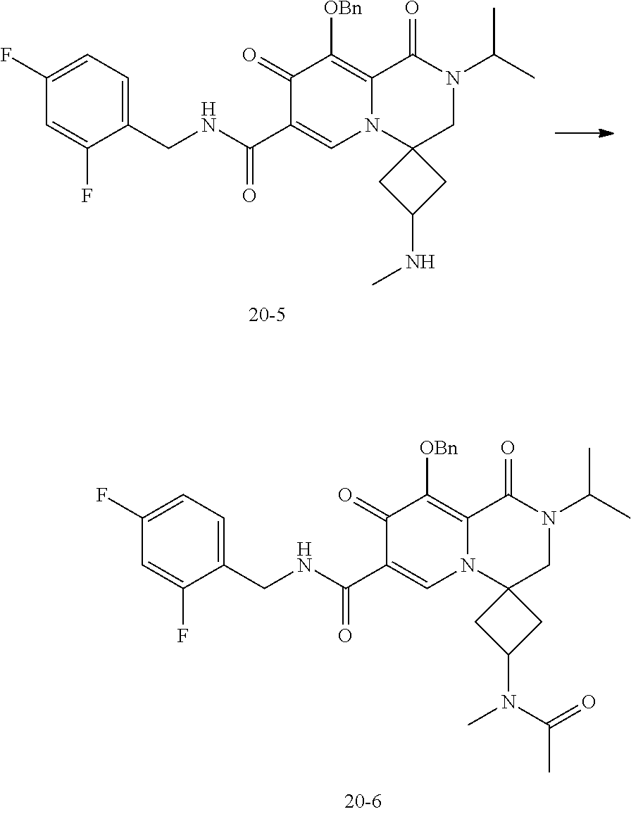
C1(F)=CC=C(CNC(C2=CN3C(=C([OBn])C2=O)C(=O)N(C(C)C)CC32CC(NC)C2)=O)C(F)=C1.C1(F)=CC=C(CNC(C2=CN3C(=C([OBn])C2=O)C(=O)N(C(C)C)CC32CC(N(C)C(=O)C)C2)=O)C(F)=C1
